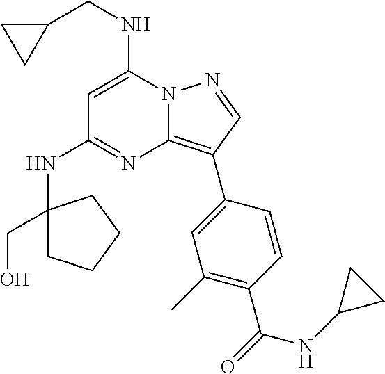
C1(NC2(CO)CCCC2)=NC2=C(C3=CC(C)=C(C(NC4CC4)=O)C=C3)C=NN2C(NCC2CC2)=C1
